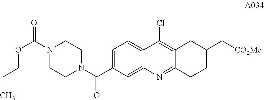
C1=C(C(N2CCN(C(=O)OCCC)CC2)=O)C=C2C(=C1)C(Cl)=C1C(=N2)CCC(C[CO2Me])C1
